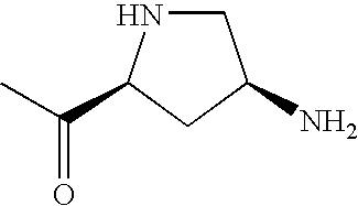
C(C)(=O)C1NCC(N)C1
